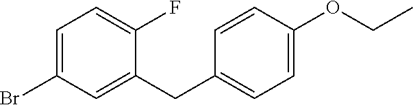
C1=C(Br)C=C(CC2=CC=C(OCC)C=C2)C(F)=C1
